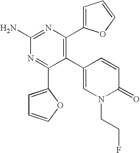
C1(C2=C(C3=CC=CO3)N=C(N)N=C2C2=CC=CO2)=CN(CCF)C(=O)C=C1
